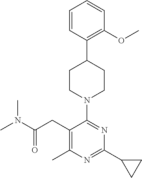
C1=CC(C2CCN(C3=NC(C4CC4)=NC(C)=C3CC(N(C)C)=O)CC2)=C(OC)C=C1
